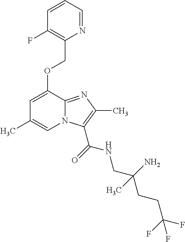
C1=C(OCC2=C(F)C=CC=N2)C2=NC(C)=C(C(=O)NCC(CCC(F)(F)F)(N)C)N2C=C1C
